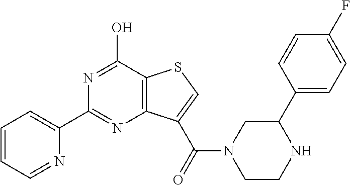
C1=CC=NC(C2=NC3=C(C(O)=N2)SC=C3C(=O)N2CCNC(C3=CC=C(F)C=C3)C2)=C1
